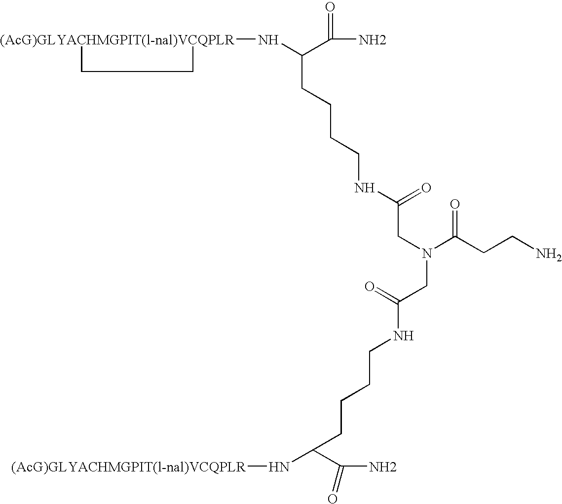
[(AcG)GLYACHMGPIT(l-nal)VCQPLR]1(NC(C(N)=O)CCCCNC(=O)CN(CC(NCCCCC(N[(AcG)GLYACHMGPIT(l-nal)VCQPLR])C(N)=O)=O)C(CCN)=O)CC1
